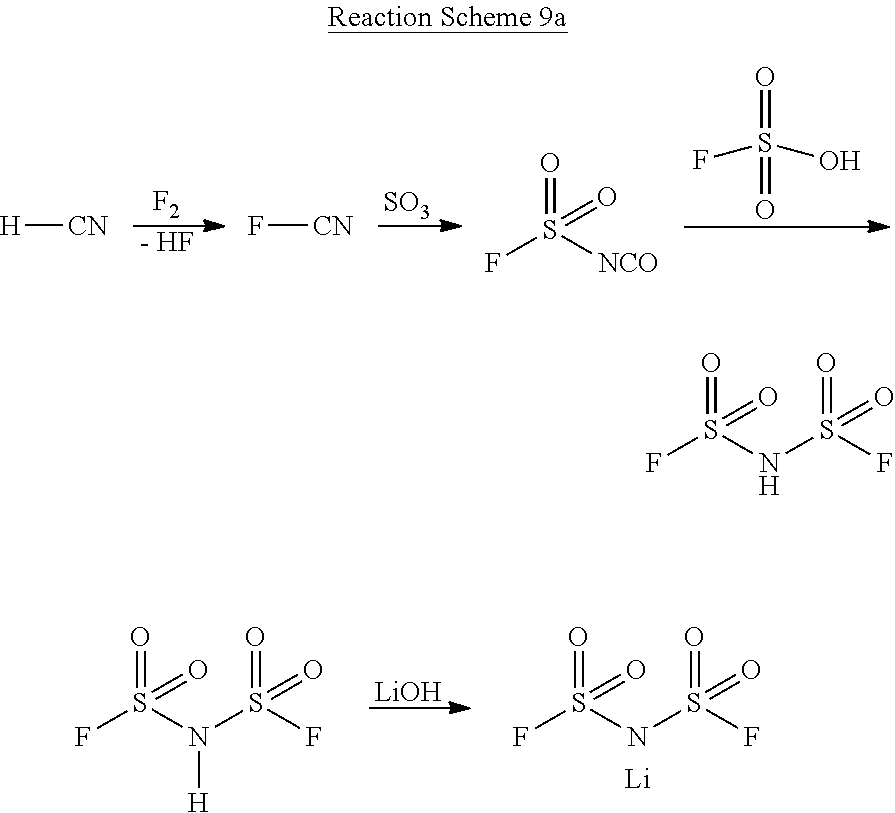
[F2].[- HF].[SO3].O=S(O)(F)=O.[H][CN].F[CN].O=S([NCO])(F)=O.[LiOH].O=S(F)(=O)NS(=O)(F)=O.[Li].O=S(F)(=O)N(S(=O)(F)=O)[H].O=S(F)(=O)NS(=O)(F)=O
